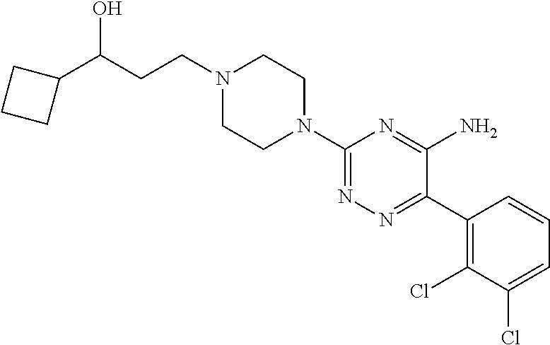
C1(N2CCN(CCC(C3CCC3)O)CC2)=NN=C(C2=C(Cl)C(Cl)=CC=C2)C(N)=N1
